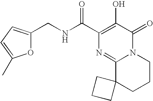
C(NC(C1=C(O)C(=O)N2C(=N1)C1(CCC2)CCC1)=O)C1=CC=C(C)O1
